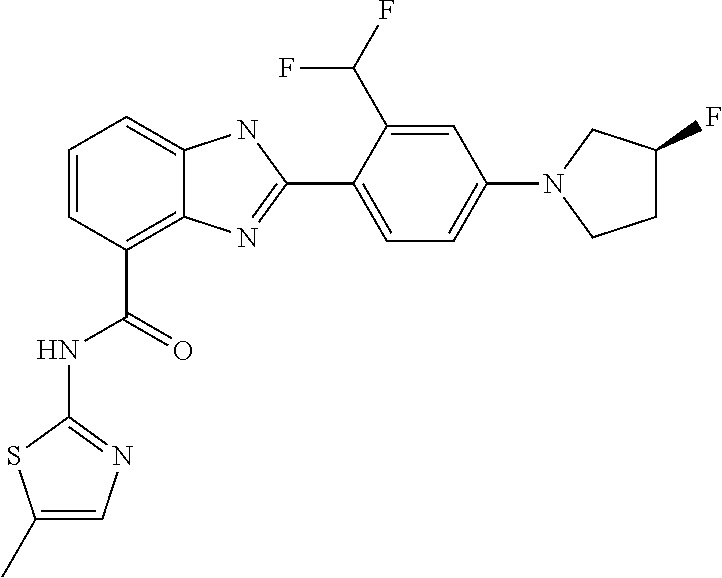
C1=CC(C(=O)NC2=NC=C(C)S2)=C2C(=C1)NC(C1=CC=C(N3CCC(F)C3)C=C1C(F)F)=N2
